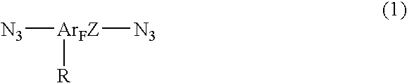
[N3][ArFZ]([N3])[R]
